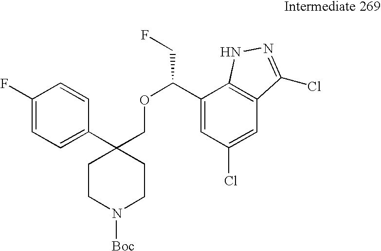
C1(C2(COC(CF)C3=CC(Cl)=CC4=C3NN=C4Cl)CCN([Boc])CC2)=CC=C(F)C=C1
